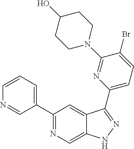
C1(C2=CC=CN=C2)=NC=C2C(=C1)C(C1=CC=C(Br)C(N3CCC(O)CC3)=N1)=NN2
